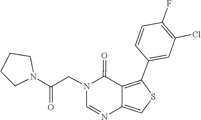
N1=CN(CC(N2CCCC2)=O)C(=O)C2=C(C3=CC(Cl)=C(F)C=C3)SC=C12
